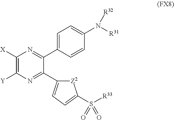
C1([X])=C([Y])N=C(C2=CC=C(S([R33])(=O)=O)[Z2]2)C(C2=CC=C(N([R31])[R32])C=C2)=N1
